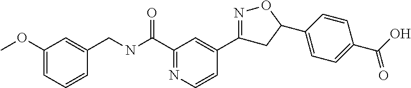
C1(OC)=CC=CC(CNC(C2=NC=CC(C3=NOC(C4=CC=C(C(O)=O)C=C4)C3)=C2)=O)=C1
